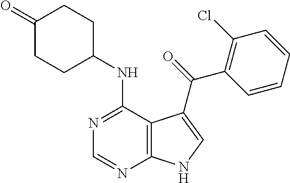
C1(=O)CCC(NC2=NC=NC3=C2C(C(=O)C2=C(Cl)C=CC=C2)=CN3)CC1
